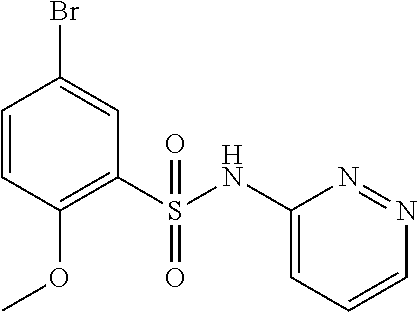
C1=CC(OC)=C(S(NC2=CC=CN=N2)(=O)=O)C=C1Br
